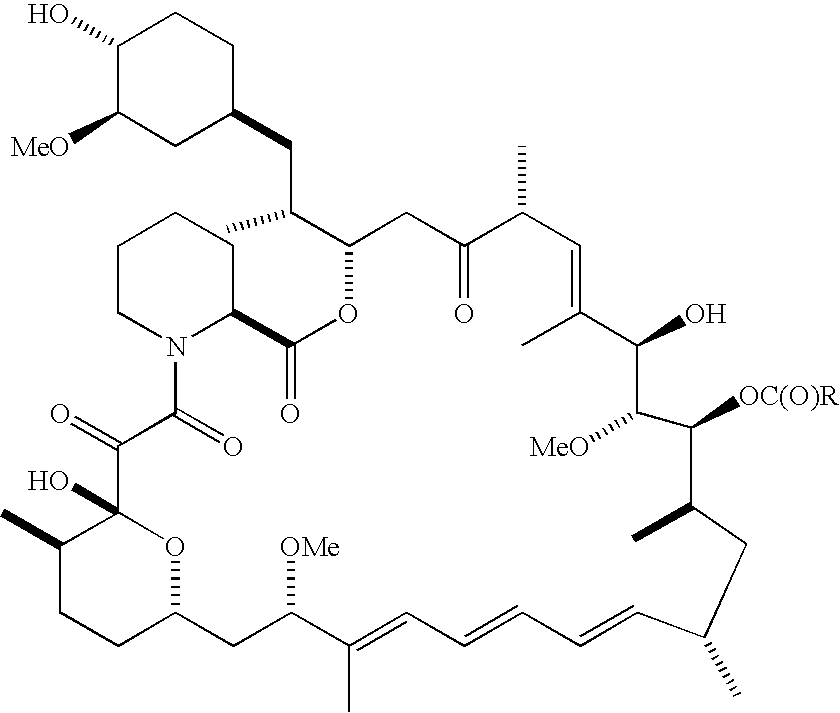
C1(O)C([MeO])CC(CC(C2OC(=O)C3CCCCN3C(=O)C(=O)C3(O)C(C)CCC(O3)CC([OMe])C(C)=CC=CC=CC(C)CC(C)C([OC(O)R])C([MeO])C(O)C(C)=CC(C)C(=O)C2)C)CC1
